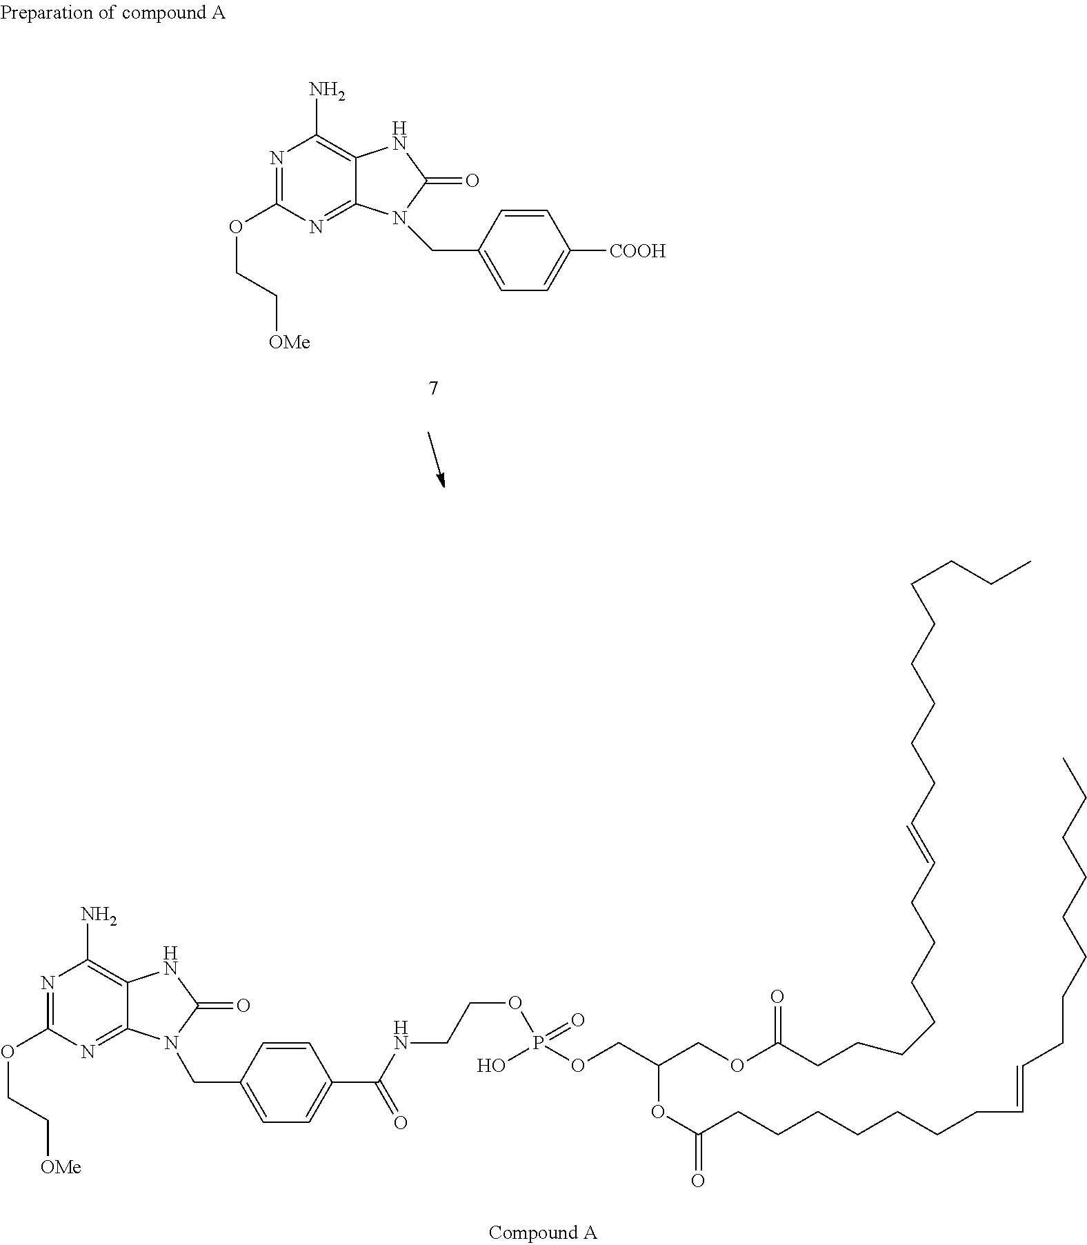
N1=C(OCC[OMe])N=C2C(=C1N)NC(=O)N2CC1=CC=C([COOH])C=C1.N1=C(OCC[OMe])N=C2C(=C1N)NC(=O)N2CC1=CC=C(C(NCCOP(OCC(COC(CCCCCCCC=CCCCCCCCCC)=O)OC(=O)CCCCCCCC=CCCCCCCCC)(=O)O)=O)C=C1
